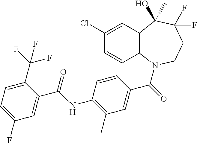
C12=C(N(C(=O)C3=CC(C)=C(NC(C4=CC(F)=CC=C4C(F)(F)F)=O)C=C3)CCC(F)(F)C1(C)O)C=CC(Cl)=C2
